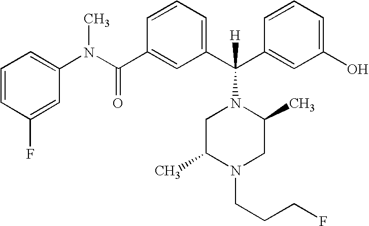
C1=CC(C(N(C2=CC=CC(F)=C2)C)=O)=CC(C(C2=CC(O)=CC=C2)(N2CC(C)N(CCCF)CC2C)[H])=C1
